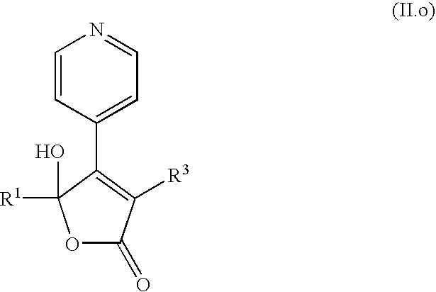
O1C(=O)C([R3])=C(C2=CC=NC=C2)C1([R1])O
